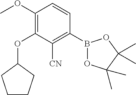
B1(C2=C([CN])C(OC3CCCC3)=C(OC)C=C2)OC(C)(C)C(C)(C)O1
